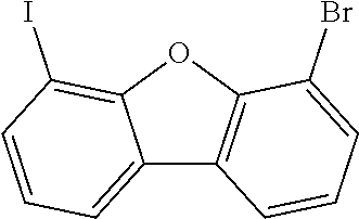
C12=CC=CC(I)=C1OC1=C2C=CC=C1Br
